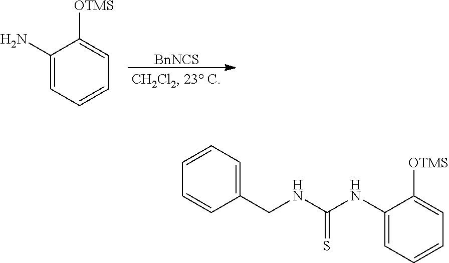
[BnNCS].C1(N)=CC=CC=C1[OTMS].C1=CC=C(CNC(=S)NC2=CC=CC=C2[OTMS])C=C1
